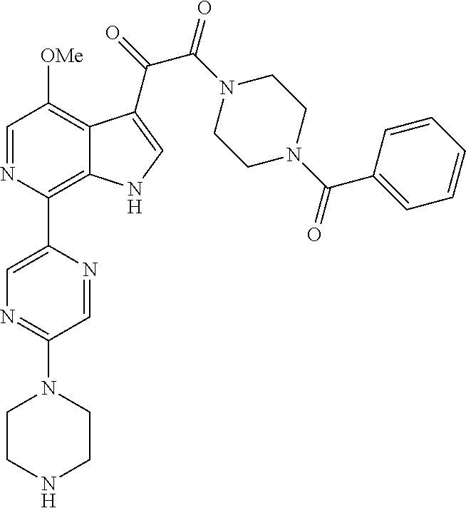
C1(C2=C3C(=C([OMe])C=N2)C(C(=O)C(N2CCN(C(C4=CC=CC=C4)=O)CC2)=O)=CN3)=CN=C(N2CCNCC2)C=N1
